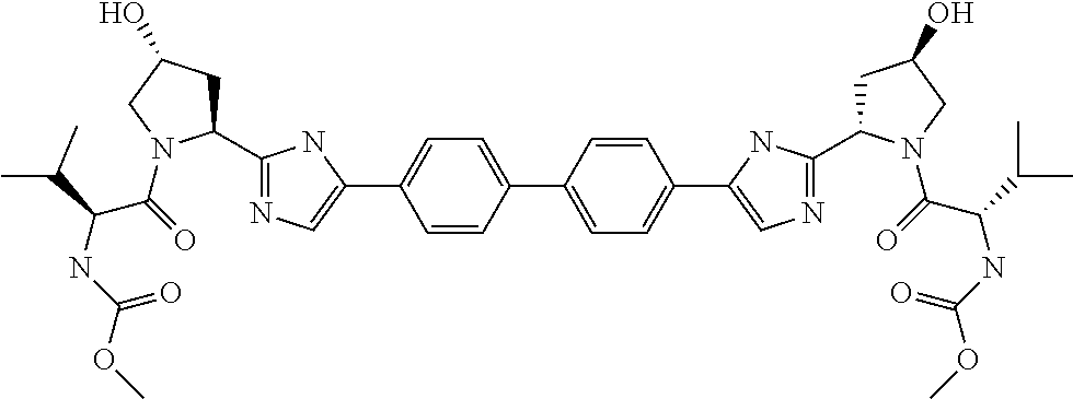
C1(C2=NC=C(C3=CC=C(C4=CC=C(C5=CN=C(C6CC(O)CN6C(C(NC(=O)OC)C(C)C)=O)N5)C=C4)C=C3)N2)CC(O)CN1C(=O)C(NC(=O)OC)C(C)C
